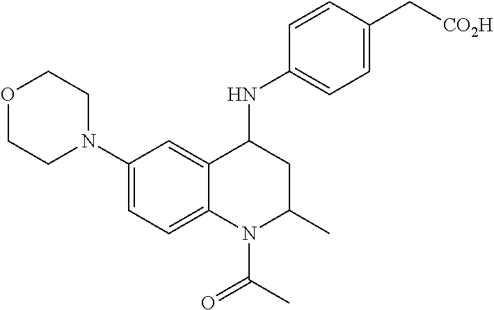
C1(N2CCOCC2)=CC=C2C(=C1)C(NC1=CC=C(C[CO2H])C=C1)CC(C)N2C(C)=O
